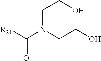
[R21]C(N(CCO)CCO)=O
